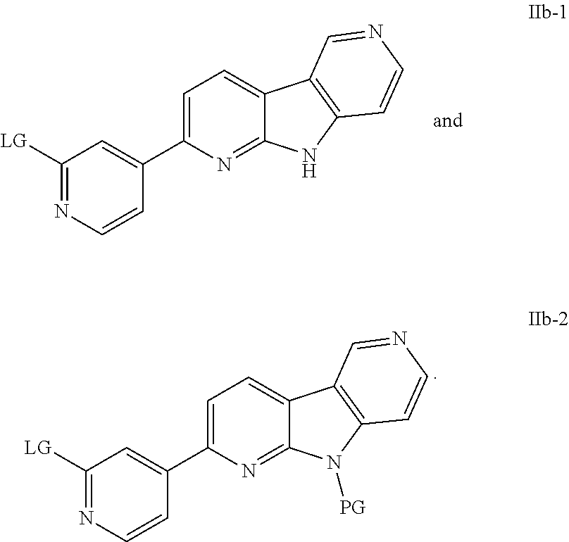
C1([LG])=NC=CC(C2=CC=C3C(=N2)NC2=C3C=NC=C2)=C1.C1([LG])=NC=CC(C2=CC=C3C(=N2)N([PG])C2=C3C=NC=C2)=C1
